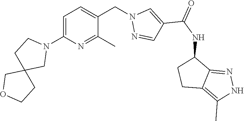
C1=C(N2CCC3(C2)COCC3)N=C(C)C(CN2N=CC(C(NC3CCC4=C(C)NN=C34)=O)=C2)=C1
